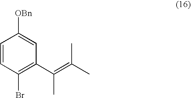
C1=CC(Br)=C(C(=C(C)C)C)C=C1[OBn]
